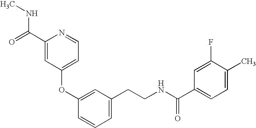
C1(OC2=CC(CCNC(=O)C3=CC=C(C)C(F)=C3)=CC=C2)=CC=NC(C(NC)=O)=C1
